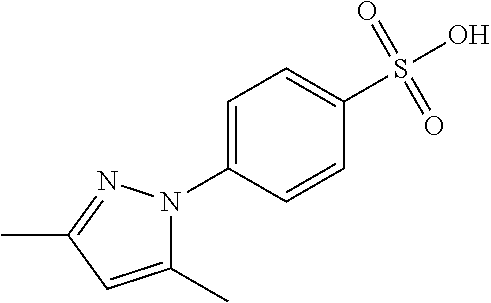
C1=C(N2C(C)=CC(C)=N2)C=CC(S(O)(=O)=O)=C1
